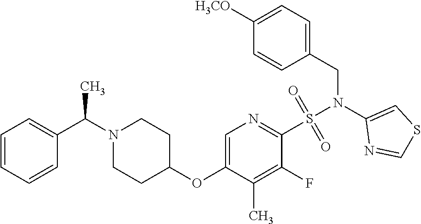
C1=C(OC2CCN(C(C)C3=CC=CC=C3)CC2)C(C)=C(F)C(S(N(C2=CSC=N2)CC2=CC=C([H3CO])C=C2)(=O)=O)=N1
